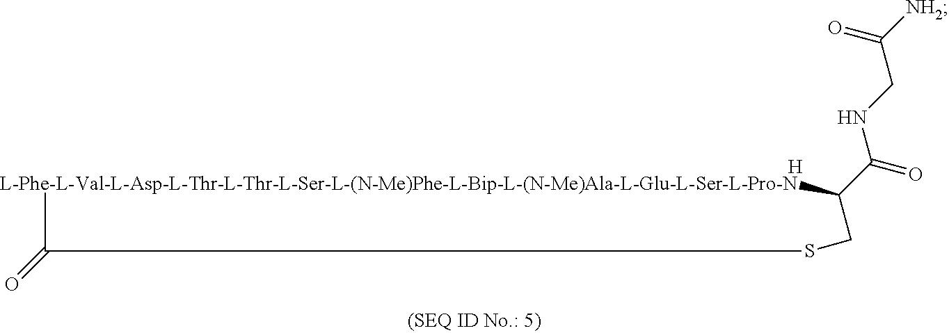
[L-Phe-L-Val-L-Asp-L-Thr-L-Thr-L-Ser-L-(N-Me)Phe-L-Bip-L-(N-Me)Ala-L-Glu-L-Ser-L-Pro-N]1C(C(=O)NCC([NH2])=O)CSC1=O.[H]
